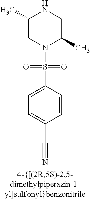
C1(C)CN(S(=O)(=O)C2=CC=C(C#N)C=C2)C(C)CN1
